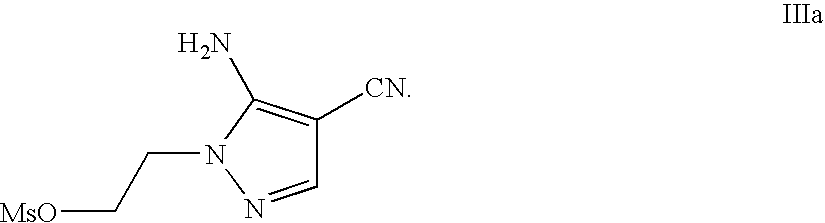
C1=NN(CC[MsO])C(N)=C1[CN]
